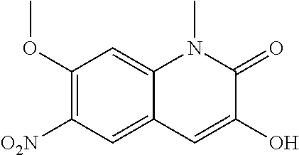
C1(OC)=C([O2N])C=C2C(=C1)N(C)C(=O)C(O)=C2
